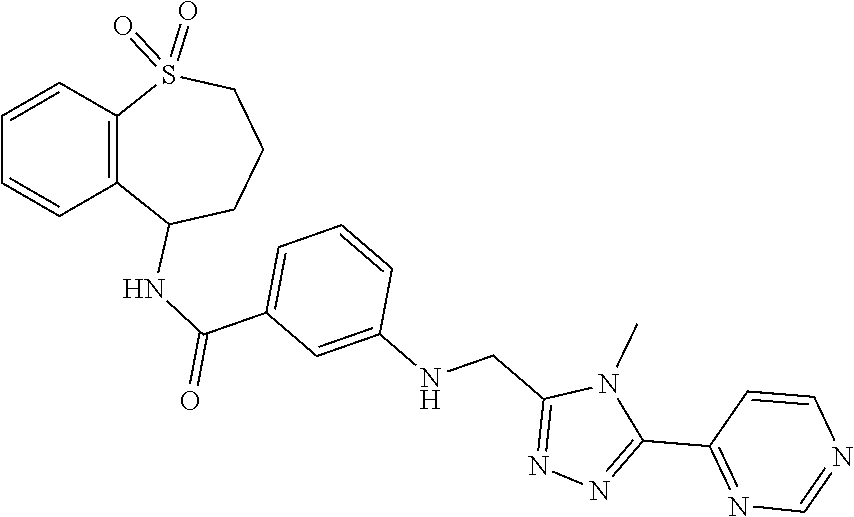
N1=CN=C(C2=NN=C(CNC3=CC(C(NC4C5=C(C=CC=C5)S(=O)(=O)CCC4)=O)=CC=C3)N2C)C=C1
